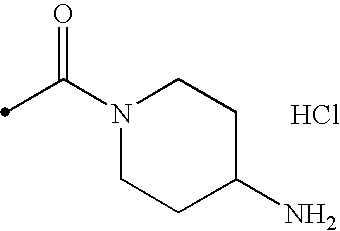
N1(C(C)=O)CCC(N)CC1.Cl
